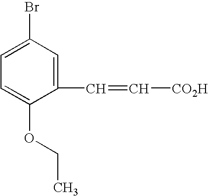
C1(C=C[CO2H])=CC(Br)=CC=C1OCC
